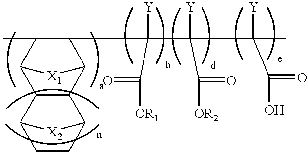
CC1C2C3C(C(C1CC([Y])(C([OR1])=O)C([Y])(C([OR2])=O)C([Y])(C(O)=O)C)[X1]2)C1CCC3[X2]1
